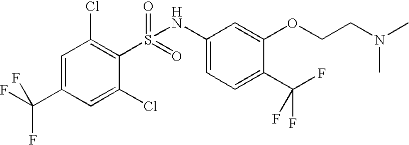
C1=C(C(F)(F)F)C=C(Cl)C(S(=O)(=O)NC2=CC=C(C(F)(F)F)C(OCCN(C)C)=C2)=C1Cl
